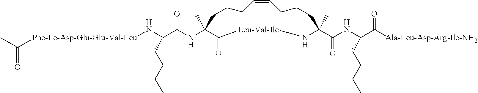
C1CCC=CCCCC(C)(C(=O)NC(C(=O)[Ala-Leu-Asp-Arg-Ile-NH2])CCCC)N[Leu-Val-Ile]C(=O)C1(C)NC(C(CCCC)N[Phe-Ile-Asp-Glu-Glu-Val-Leu]C(C)=O)=O
